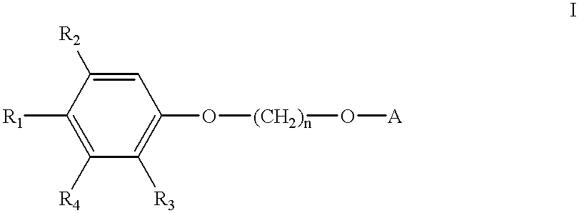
C1=C([R2])C([R1])=C([R4])C([R3])=C1O[(CH2)n]O[A]
